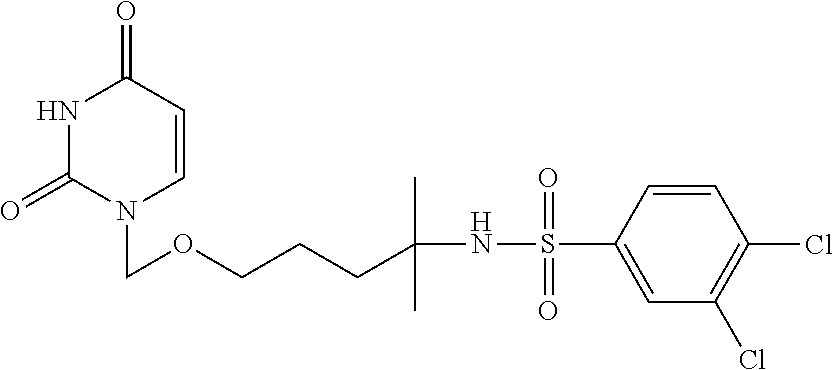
N1C(=O)N(COCCCC(NS(C2=CC(Cl)=C(Cl)C=C2)(=O)=O)(C)C)C=CC1=O
